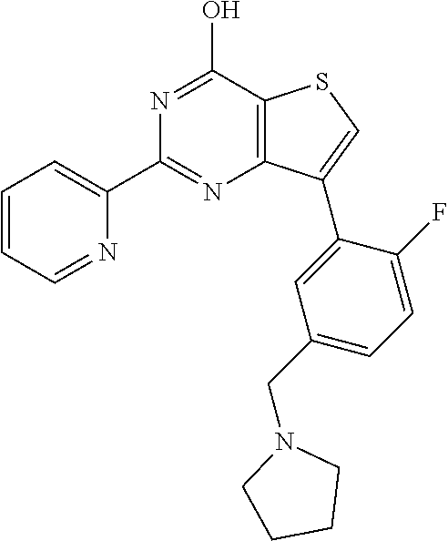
N1=CC=CC=C1C1=NC2=C(C(O)=N1)SC=C2C1=CC(CN2CCCC2)=CC=C1F
